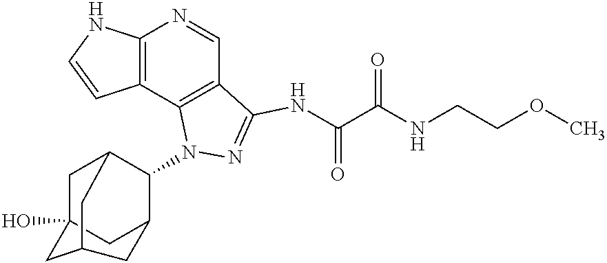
C12=C(C3=C(C=N1)C(NC(=O)C(=O)NCCOC)=NN3C1C3CC4(O)CC1CC(C4)C3)C=CN2
